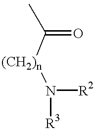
CC([(CH2)n]N([R2])[R3])=O
